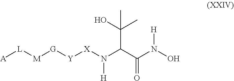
[A][L][M][G][Y][X]N(C(C(O)(C)C)C(N(O)[H])=O)[H]
